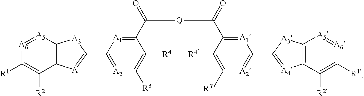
C1([R1])=C([R2])C2=C([A5]=[A6]1)[A3]C(C1=[A2]C([R3])=C([R4])C(C([Q]C(C3=[A1]C(C4=[A4]C5=C([A5]=[A6]C([R1])=C5[R2])[A3]4)=[A2]C([R3])=C3[R4])=O)=O)=[A1]1)=[A4]2
